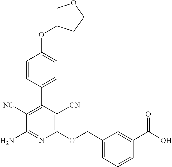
C1(C2=C([NC])C(N)=NC(OCC3=CC=CC(C(O)=O)=C3)=C2[CN])=CC=C(OC2COCC2)C=C1
